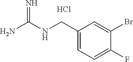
C1(CNC(N)=N)=CC=C(F)C(Br)=C1.Cl
